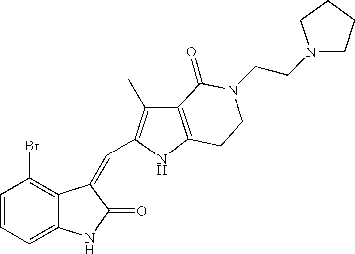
C1=CC=C2C(=C1Br)C(=CC1=C(C)C3=C(N1)CCN(CCN1CCCC1)C3=O)C(=O)N2
